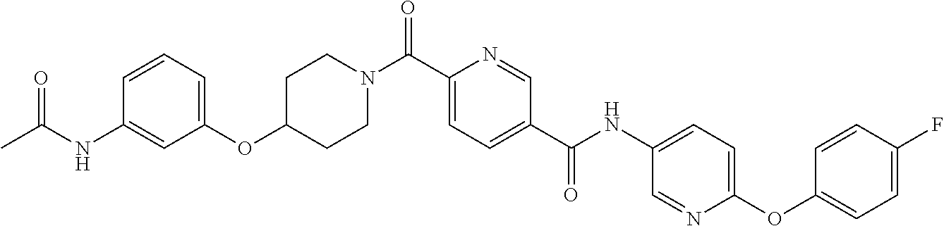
C(C1=CC=C(C(NC2=CC=C(OC3=CC=C(F)C=C3)N=C2)=O)C=N1)(=O)N1CCC(OC2=CC=CC(NC(C)=O)=C2)CC1
